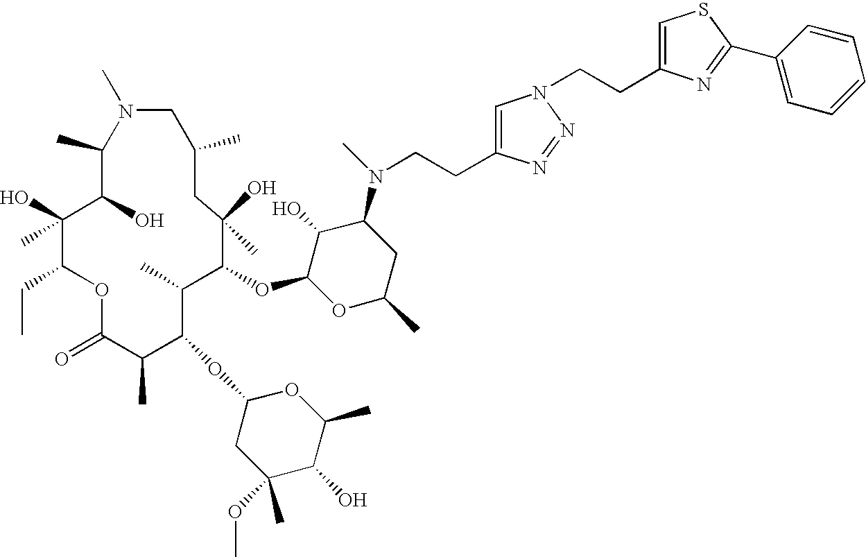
C1(C)C(O)C(O)(C)C(CC)OC(=O)C(C)C(OC2CC(C)(OC)C(O)C(C)O2)C(C)C(OC2OC(C)CC(N(C)CCC3=CN(CCC4=CSC(C5=CC=CC=C5)=N4)N=N3)C2O)C(O)(C)CC(C)CN1C
